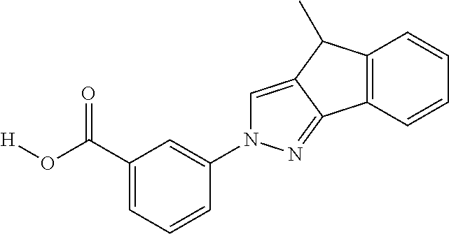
C1(C(O[H])=O)=CC=CC(N2C=C3C(=N2)C2=C(C3C)C=CC=C2)=C1
